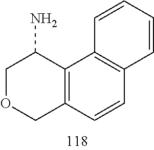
C1OCC2=C(C1N)C1=C(C=C2)C=CC=C1
